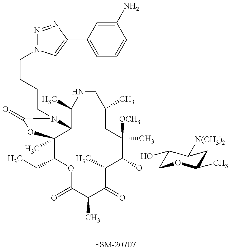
[FSM-20707].C1(CC)C2(C)C(N(CCCCN3N=NC(C4=CC=CC(N)=C4)=C3)C(=O)O2)C(C)NCC(C)CC([OCH3])(C)C(OC2C(O)C([N(CH3)2])CC(C)O2)C(C)C(=O)C(C)C(=O)O1
